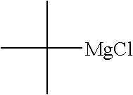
C([MgCl])(C)(C)C
